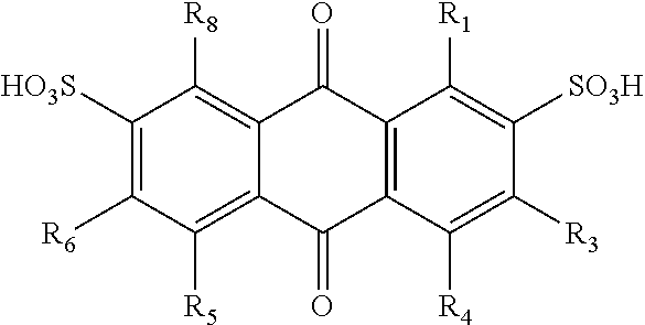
C1([HO3S])=C([R6])C([R5])=C2C(=C1[R8])C(=O)C1=C(C2=O)C([R4])=C([R3])C([SO3H])=C1[R1]
